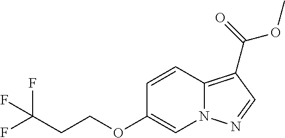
C1=CC2=C(C(OC)=O)C=NN2C=C1OCCC(F)(F)F
